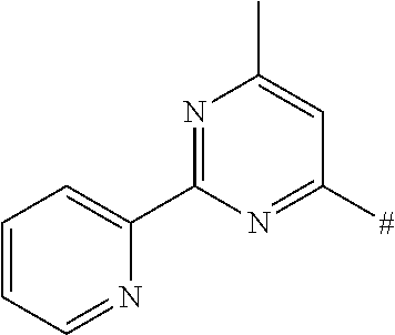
N1=C(C2=CC=CC=N2)N=C([#])C=C1C
